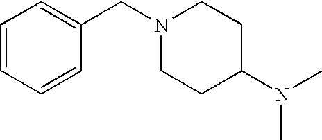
C1=CC=CC(CN2CCC(N(C)C)CC2)=C1
